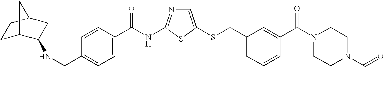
C1=C(SCC2=CC=CC(C(N3CCN(C(=O)C)CC3)=O)=C2)SC(NC(=O)C2=CC=C(CNC3C4CCC(C3)C4)C=C2)=N1
